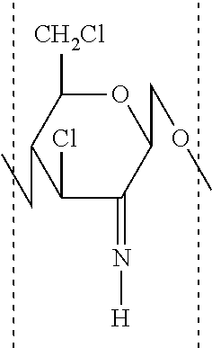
C1(Cl)C(=N[H])C(COC)OC([CH2Cl])C1CC
